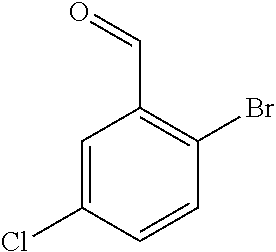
C1=C(Cl)C=CC(Br)=C1C=O
